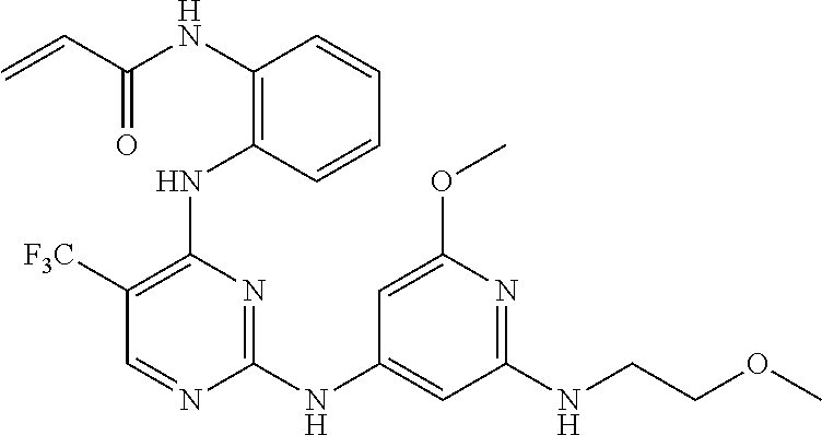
N(C1=C(NC2=C([F3C])C=NC(NC3=CC(NCCOC)=NC(OC)=C3)=N2)C=CC=C1)C(C=C)=O
